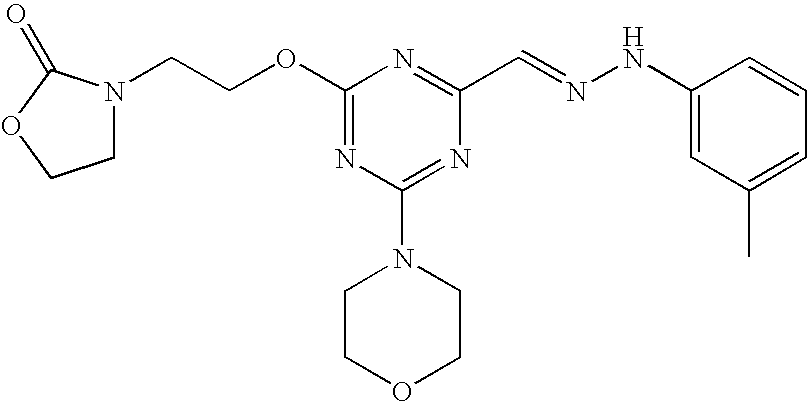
C(COC1=NC(N2CCOCC2)=NC(C=NNC2=CC(C)=CC=C2)=N1)N1CCOC1=O
